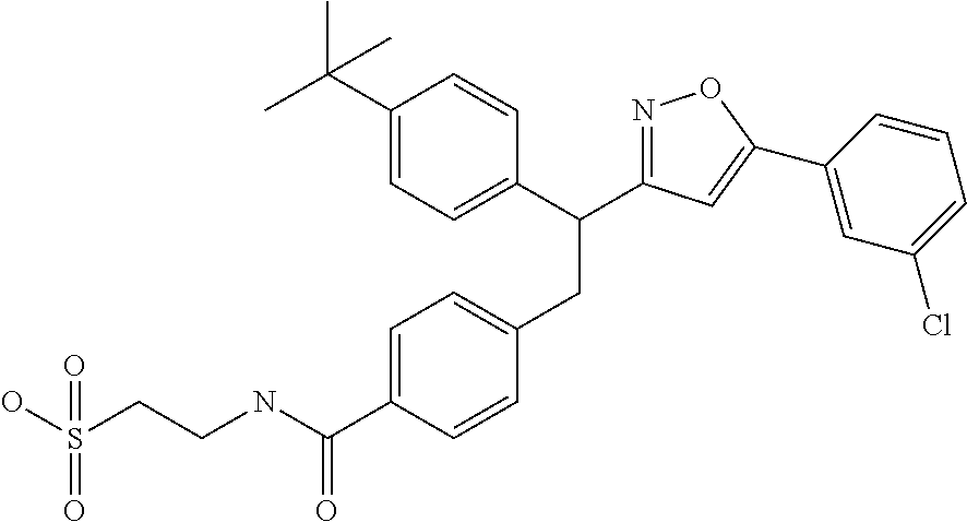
C1(C(C)(C)C)=CC=C(C(CC2=CC=C(C(NCCS(O)(=O)=O)=O)C=C2)C2=NOC(C3=CC(Cl)=CC=C3)=C2)C=C1
